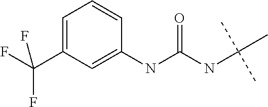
C1=C(C(F)(F)F)C=C(NC(NC(C)(C)C)=O)C=C1
